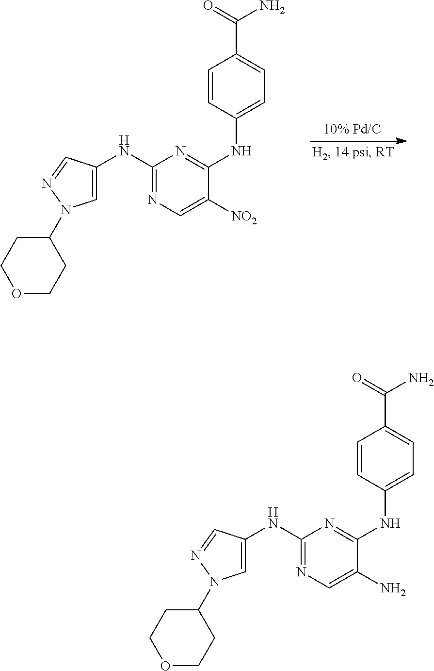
C1=C(NC2=NC=C([NO2])C(NC3=CC=C(C(N)=O)C=C3)=N2)C=NN1C1CCOCC1.C1=C(NC2=NC=C(N)C(NC3=CC=C(C(N)=O)C=C3)=N2)C=NN1C1CCOCC1
